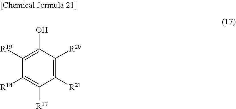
OC1=C([R19])C([R18])=C([R17])C([R21])=C1[R20]
